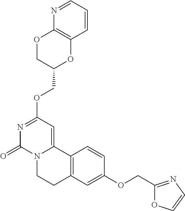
N1=CC=CC2=C1OCC(COC1=NC(=O)N3C(=C1)C1=C(CC3)C=C(OCC3=NC=CO3)C=C1)O2
